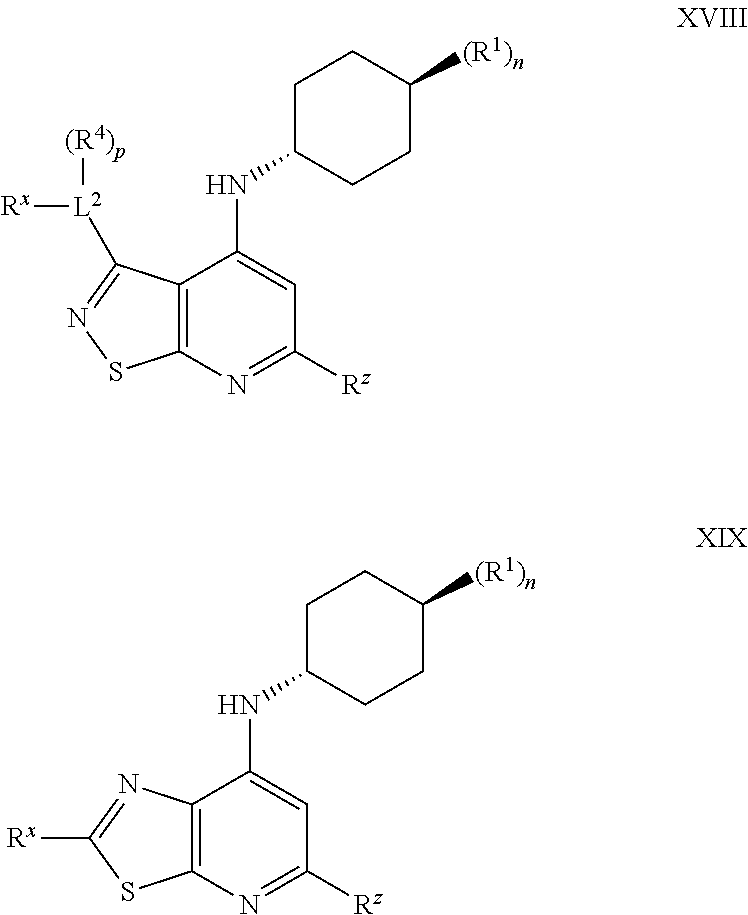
C12=C(N=C([Rz])C=C1NC1CCC([(R1)n])CC1)SN=C2[L2]([Rx])[(R4)p].C12=C(N=C([Rz])C=C1NC1CCC([(R1)n])CC1)SC([Rx])=N2
